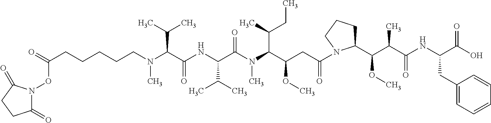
C(CN(C(C(NC(C(N(C(C(CC(=O)N1C(C(C(C(NC(C(O)=O)CC2=CC=CC=C2)=O)C)OC)CCC1)OC)C(C)CC)C)=O)C(C)C)=O)C(C)C)C)CCCC(ON1C(=O)CCC1=O)=O
